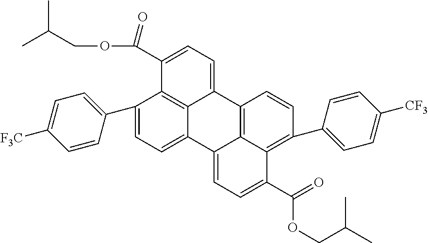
C1(C2=CC=C([F3C])C=C2)=CC=C2C3=C1C(C(OCC(C)C)=O)=CC=C3C1=C3C2=CC=C(C(=O)OCC(C)C)C3=C(C2=CC=C([CF3])C=C2)C=C1
